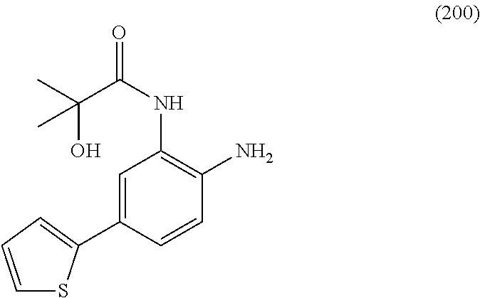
C(NC1=C(N)C=CC(C2=CC=CS2)=C1)(=O)C(C)(O)C
